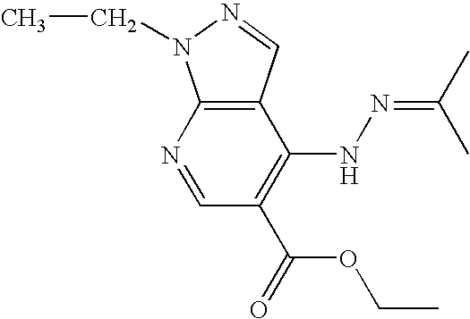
C12=C(N=CC(C(=O)OCC)=C1NN=C(C)C)N(CC)N=C2
